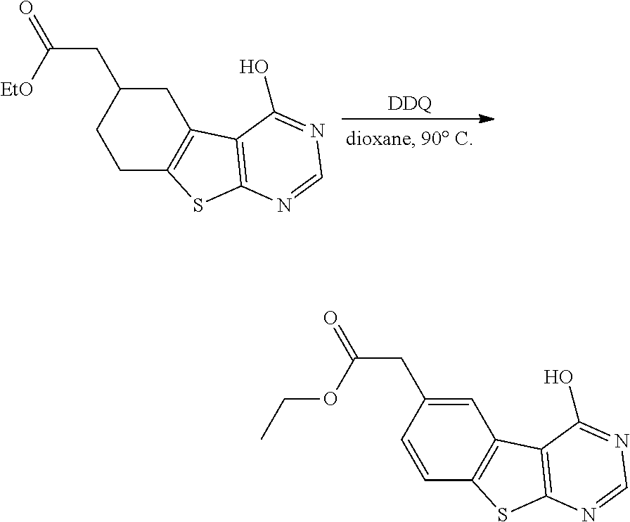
[DDQ].C1C(CC([EtO])=O)CC2=C(C1)SC1=C2C(O)=NC=N1.C1=CC2=C(C=C1CC(OCC)=O)C1=C(S2)N=CN=C1O
